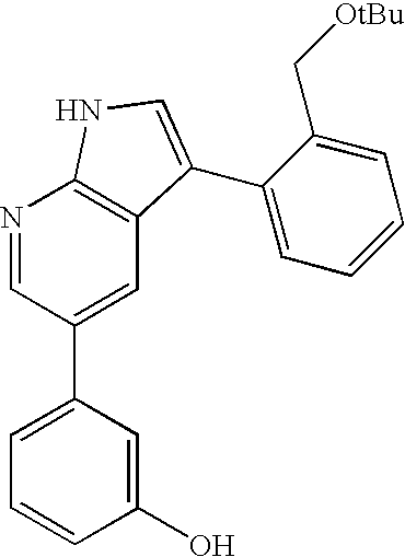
N1=CC(C2=CC=CC(O)=C2)=CC2=C1NC=C2C1=CC=CC=C1C[OtBu]
